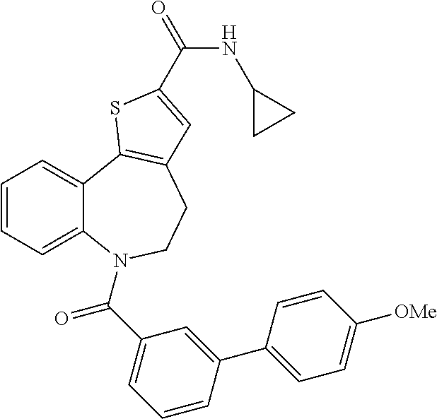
C1=CC=C2C(=C1)C1=C(CCN2C(C2=CC=CC(C3=CC=C([OMe])C=C3)=C2)=O)C=C(C(=O)NC2CC2)S1
